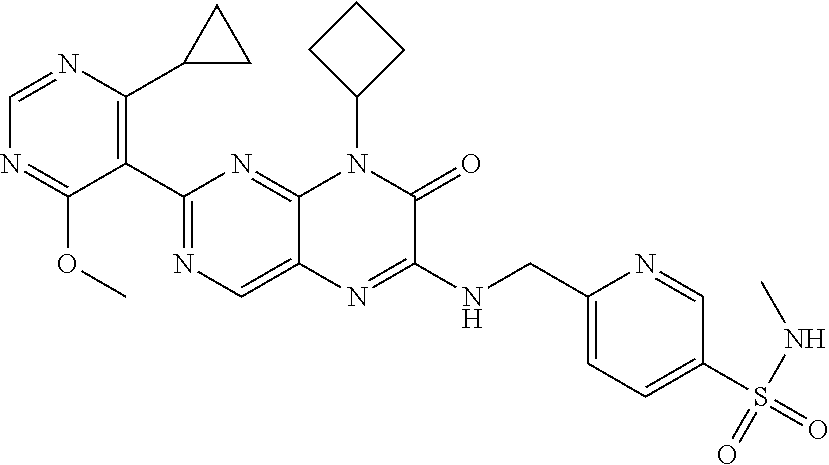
C1=NC(C2CC2)=C(C2=NC=C3C(=N2)N(C2CCC2)C(=O)C(NCC2=CC=C(S(=O)(=O)NC)C=N2)=N3)C(OC)=N1
